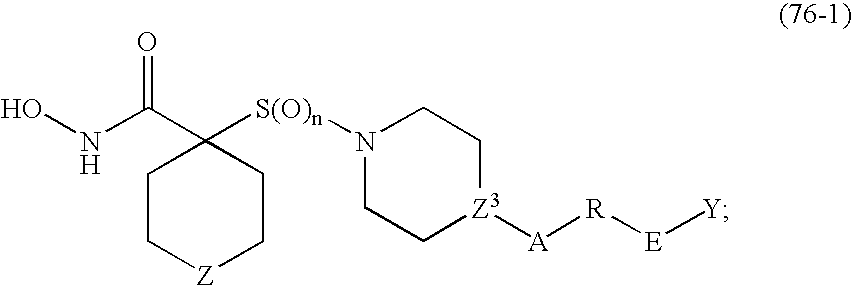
C1C[Z3]([A][R][E][Y])CCN1[S(O)n]C1(C(NO)=O)CC[Z]CC1
